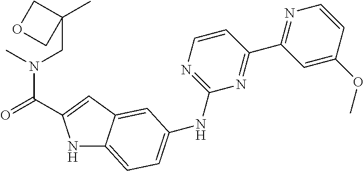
N1C2=CC=C(NC3=NC=CC(C4=NC=CC(OC)=C4)=N3)C=C2C=C1C(=O)N(C)CC1(C)COC1
